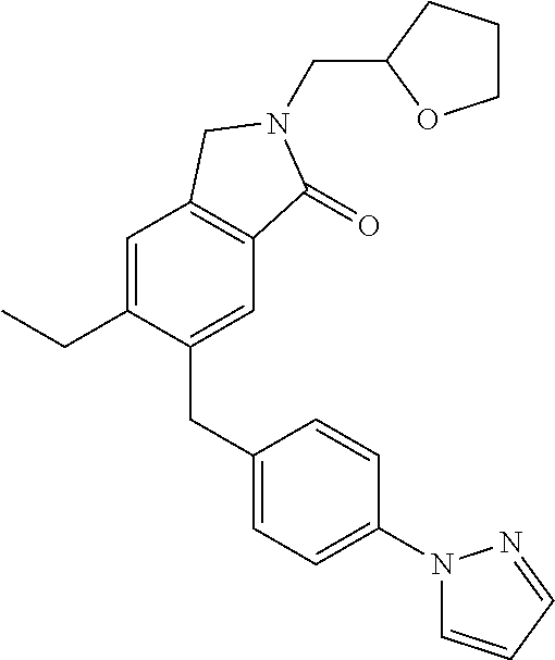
C(C1OCCC1)N1C(=O)C2=C(C=C(CC)C(CC3=CC=C(N4C=CC=N4)C=C3)=C2)C1
